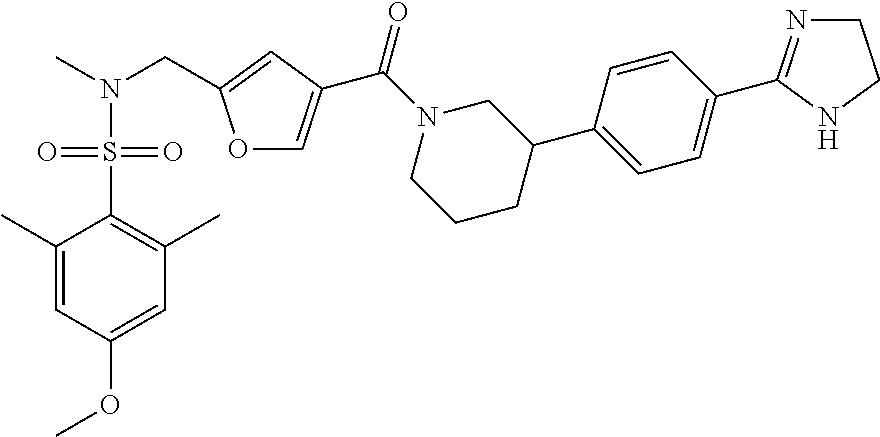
C1=C(OC)C=C(C)C(S(=O)(=O)N(C)CC2=CC(C(=O)N3CC(C4=CC=C(C5=NCCN5)C=C4)CCC3)=CO2)=C1C
